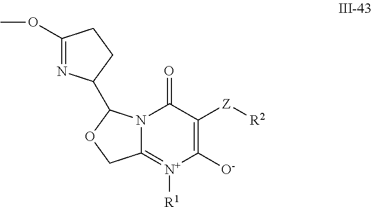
C12=[N+]([R1])C([O-])=C([Z][R2])C(=O)N1C(C1N=C(OC)CC1)OC2
